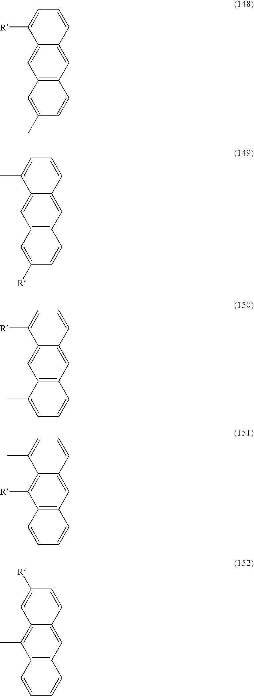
C12=C(C=C3C(=C1)C([R])=CC=C3)C=CC(C)=C2.C12=C(C=C3C(=C1)C(C)=CC=C3)C=CC([R])=C2.C12=C(C=C3C(=C1)C([R])=CC=C3)C=CC=C2C.C12=C(C=C3C(=C1[R])C(C)=CC=C3)C=CC=C2.C12=C(C=C3C(=C1C)C=C([R])C=C3)C=CC=C2
